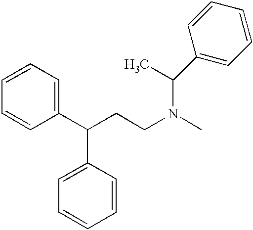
C1=CC=CC(C(CCN(C)C(C)C2=CC=CC=C2)C2=CC=CC=C2)=C1
